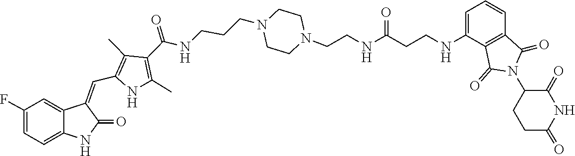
C1CN(CCCNC(C2=C(C)NC(C=C3C4=CC(F)=CC=C4NC3=O)=C2C)=O)CCN1CCNC(=O)CCNC1=CC=CC2=C1C(=O)N(C1CCC(=O)NC1=O)C2=O
